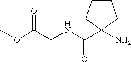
C1=CCC(N)(C(NCC(OC)=O)=O)C1
